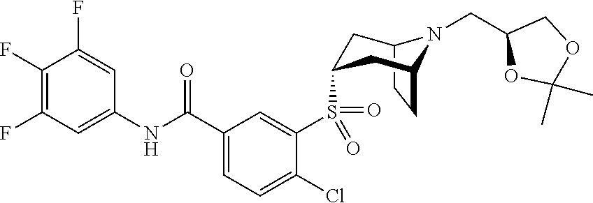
C12CCC(CC(S(C3=CC(C(NC4=CC(F)=C(F)C(F)=C4)=O)=CC=C3Cl)(=O)=O)C1)N2CC1OC(C)(C)OC1
